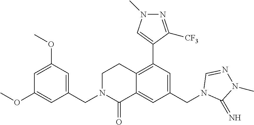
COC1=CC(CN2CCC3=C(C4=CN(C)N=C4[CF3])C=C(CN4C(=N)N(C)N=C4)C=C3C2=O)=CC(OC)=C1
